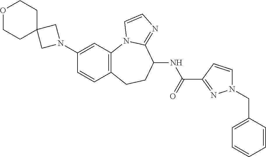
C1(N2CC3(C2)CCOCC3)=CC2=C(C=C1)CCC(NC(=O)C1=NN(CC3=CC=CC=C3)C=C1)C1=NC=CN21
